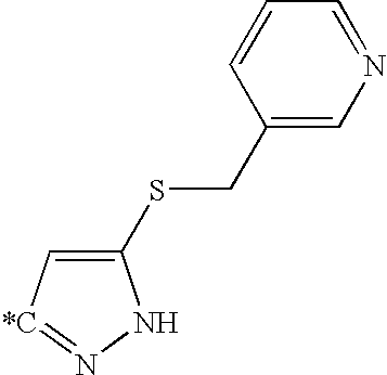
C1(SCC2=CN=CC=C2)=C[*C]=NN1
